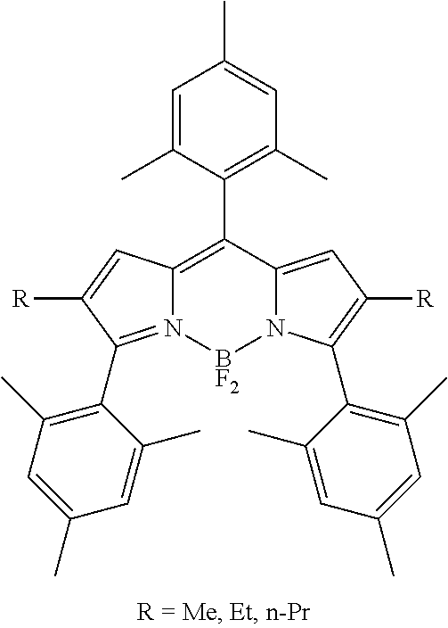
C12=C(C3=C(C)C=C(C)C=C3C)C3=CC([R])=C(C4=C(C)C=C(C)C=C4C)N3[BF2]N1=C(C1=C(C)C=C(C)C=C1C)C([R])=C2
